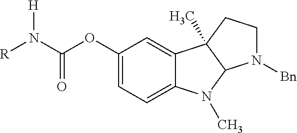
C1(OC(N([R])[H])=O)=CC=C2C(=C1)C1(C)C(N2C)N([Bn])CC1
